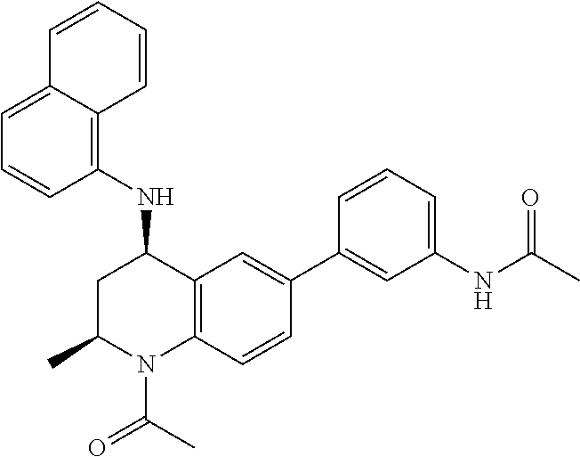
C1=C2C(=C(NC3CC(C)N(C(=O)C)C4=C3C=C(C3=CC(NC(=O)C)=CC=C3)C=C4)C=C1)C=CC=C2
